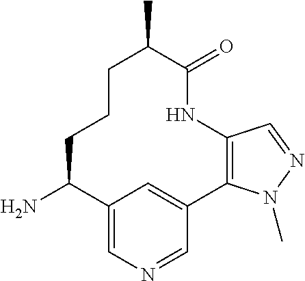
C12=C(C3=CC(=CN=C3)C(N)CCCC(C)C(=O)N1)N(C)N=C2
